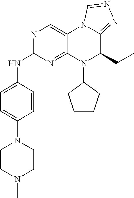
C1=C(N2CCN(C)CC2)C=CC(NC2=NC=C3C(=N2)N(C2CCCC2)C(CC)C2=NN=CN32)=C1
